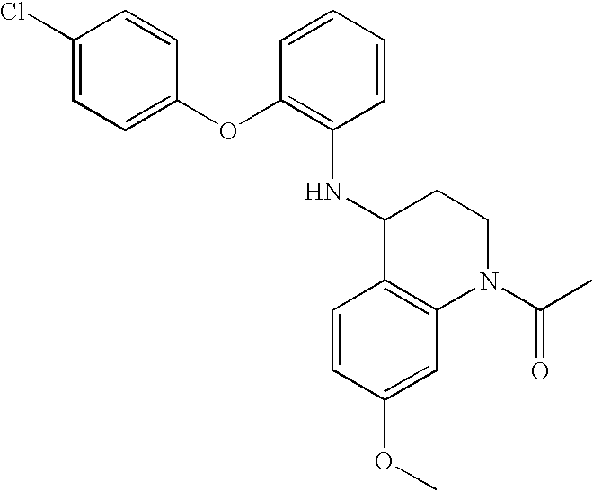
C1(OC2=C(NC3C4=C(N(C(C)=O)CC3)C=C(OC)C=C4)C=CC=C2)=CC=C(Cl)C=C1
